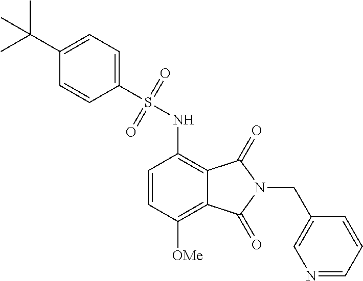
C1(C(C)(C)C)=CC=C(S(=O)(=O)NC2=C3C(=C([OMe])C=C2)C(=O)N(CC2=CN=CC=C2)C3=O)C=C1
